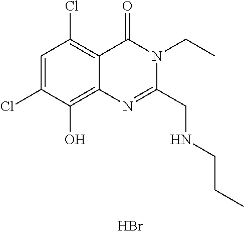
C1=C(Cl)C(O)=C2C(=C1Cl)C(=O)N(CC)C(CNCCC)=N2.Br
